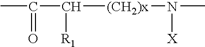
CC(=O)C([(CH2)x]N([X])C)[R1]
